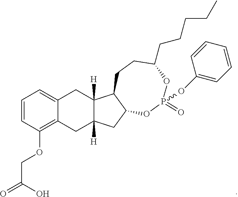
C(C(O)=O)OC1=C2C(=CC=C1)CC1([H])C([H])(CC3C1CCC(CCCCC)OP(=O)(OC1=CC=CC=C1)O3)C2
